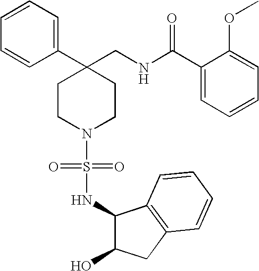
C1(CNC(C2=CC=CC=C2OC)=O)(C2=CC=CC=C2)CCN(S(=O)(=O)NC2C(O)CC3=C2C=CC=C3)CC1
